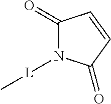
C1(=O)N([L]C)C(=O)C=C1
